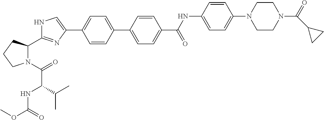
C1=CC(C2=CC=C(C(NC3=CC=C(N4CCN(C(=O)C5CC5)CC4)C=C3)=O)C=C2)=CC=C1C1=CNC(C2N(C(=O)C(NC(OC)=O)C(C)C)CCC2)=N1
